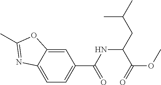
C1=C2C(=CC(C(NC(CC(C)C)C(OC)=O)=O)=C1)OC(C)=N2
